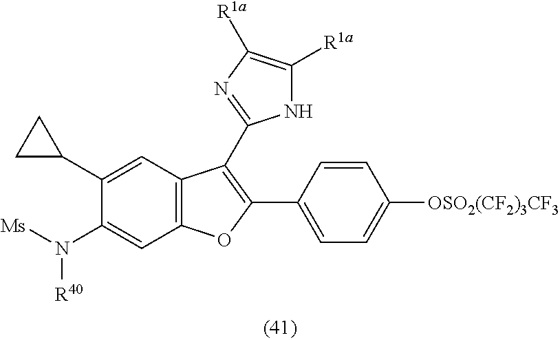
C1(C2CC2)=CC2=C(C=C1N([Ms])[R40])OC(C1=CC=C([OSO2(CF2)3CF3])C=C1)=C2C1=NC([R1a])=C([R1a])N1
